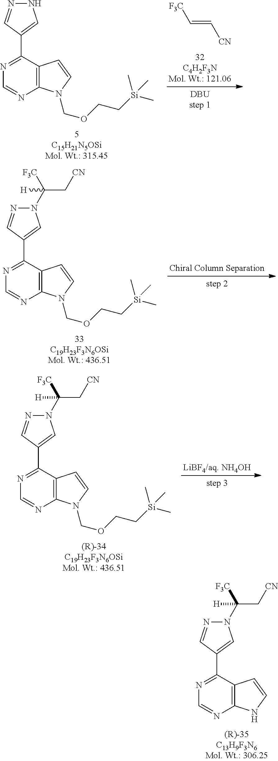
C1(C2=NC=NC3=C2C=CN3)=CN(C([F3C])(C[CN])[H])N=C1.C1(C2=NC=NC3=C2C=CN3COCC[Si](C)(C)C)=CNN=C1.[F3C]C=C[CN].C1(C2=NC=NC3=C2C=CN3COCC[Si](C)(C)C)=CN(C([F3C])(C[CN])[H])N=C1.C1(C2=NC=NC3=C2C=CN3COCC[Si](C)(C)C)=CN(C([F3C])(C[CN])[H])N=C1
